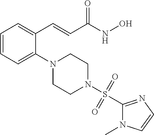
C1=CC=C(N2CCN(S(C3=NC=CN3C)(=O)=O)CC2)C(C=CC(NO)=O)=C1
